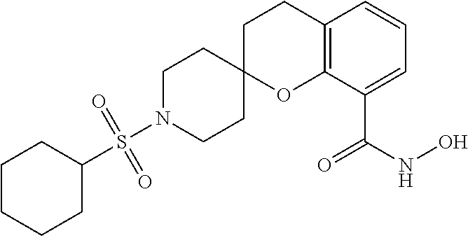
S(N1CCC2(CC1)OC1=C(CC2)C=CC=C1C(NO)=O)(=O)(=O)C1CCCCC1
